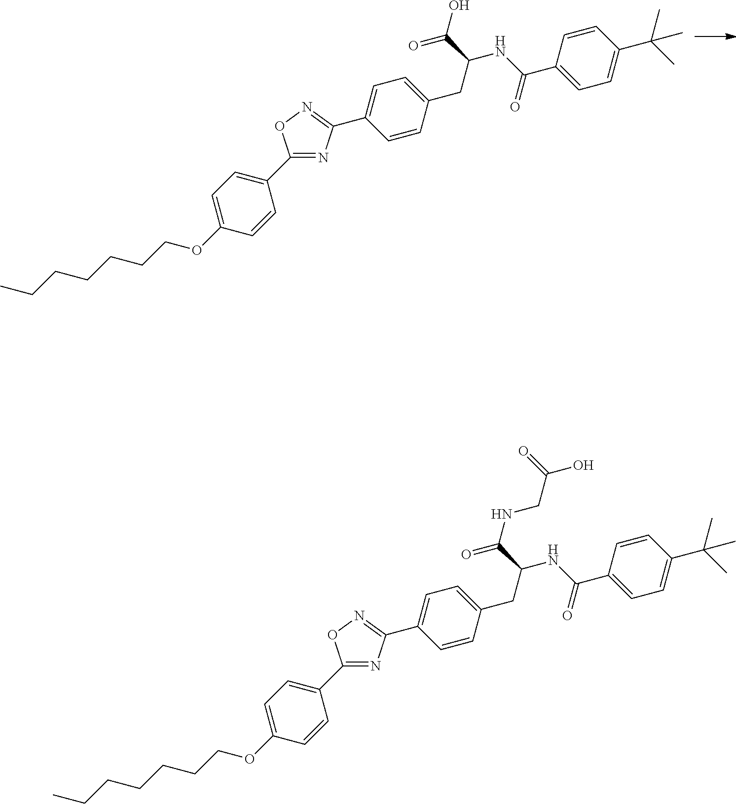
C1(C2=CC=C(OCCCCCCC)C=C2)=NC(C2=CC=C(CC(NC(C3=CC=C(C(C)(C)C)C=C3)=O)C(=O)O)C=C2)=NO1.C1(C2=CC=C(OCCCCCCC)C=C2)=NC(C2=CC=C(CC(NC(C3=CC=C(C(C)(C)C)C=C3)=O)C(=O)NCC(=O)O)C=C2)=NO1
